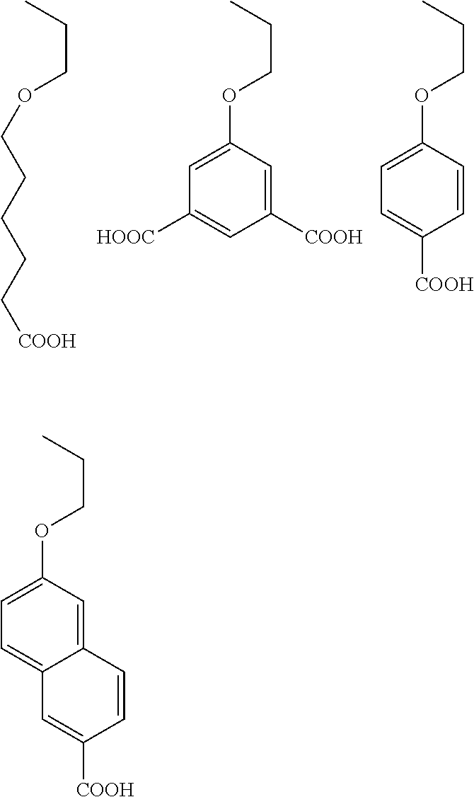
CCCOCCCCC[COOH].CCCOC1=CC([HOOC])=CC([COOH])=C1.CCCOC1=CC=C([COOH])C=C1.CCCOC1=CC=C2C(=C1)C=CC([COOH])=C2
